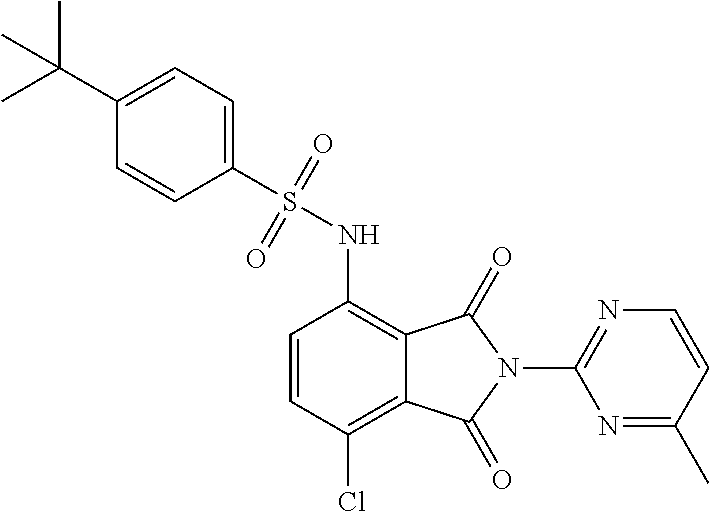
C1=CC(Cl)=C2C(=C1NS(=O)(=O)C1=CC=C(C(C)(C)C)C=C1)C(=O)N(C1=NC=CC(C)=N1)C2=O
